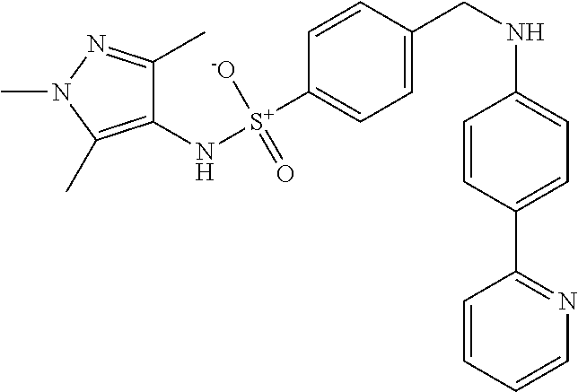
C1(N[S+]([-O])(=O)C2=CC=C(CNC3=CC=C(C4=NC=CC=C4)C=C3)C=C2)=C(C)N(C)N=C1C
